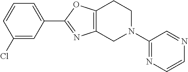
C12=C(N=C(C3=CC=CC(Cl)=C3)O1)CN(C1=NC=CN=C1)CC2
